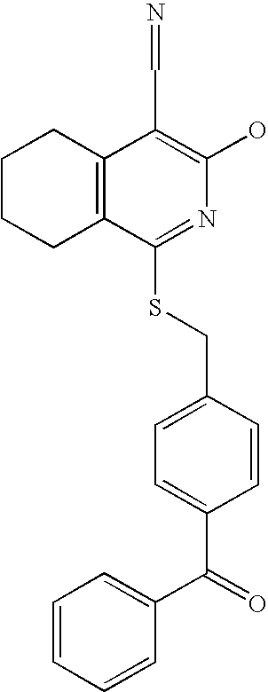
C1CCC2=C(C1)C(C=N)=C(O)N=C2SCC1=CC=C(C(=O)C2=CC=CC=C2)C=C1
